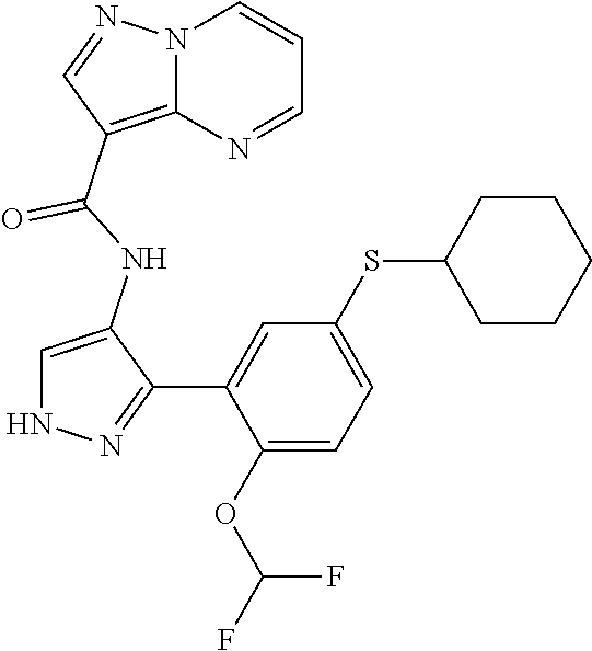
C1=C(NC(=O)C2=C3N(C=CC=N3)N=C2)C(C2=CC(SC3CCCCC3)=CC=C2OC(F)F)=NN1
